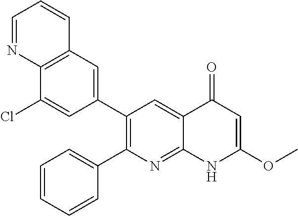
C12=C(C=C(C3=C(C4=CC=CC=C4)N=C4C(=C3)C(=O)C=C(OC)N4)C=C1Cl)C=CC=N2
